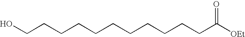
C(CCCCCCCCCCC([OEt])=O)O
